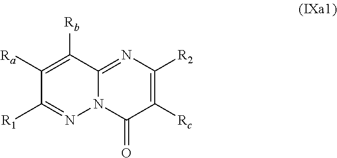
C1([Ra])=C([Rb])C2=NC([R2])=C([Rc])C(=O)N2N=C1[R1]
